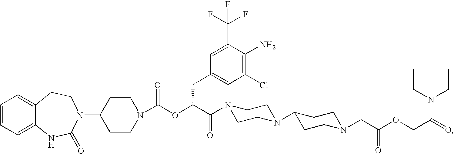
C1=CC=C2C(=C1)CCN(C1CCN(C(OC(C(=O)N3CCN(C4CCN(CC(OCC(N(CC)CC)=O)=O)CC4)CC3)CC3=CC(Cl)=C(N)C(C(F)(F)F)=C3)=O)CC1)C(=O)N2
